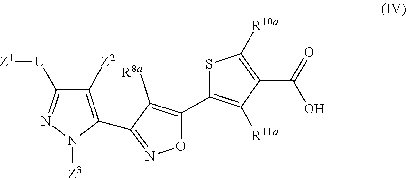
C1([Z2])=C(C2=NOC(C3=C([R11a])C(C(=O)O)=C([R10a])S3)=C2[R8a])N([Z3])N=C1[U][Z1]
